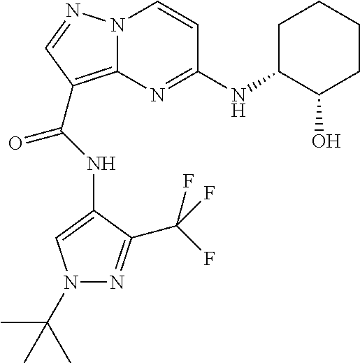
N(C(=O)C1=C2N(N=C1)C=CC(NC1C(O)CCCC1)=N2)C1=CN(C(C)(C)C)N=C1C(F)(F)F
